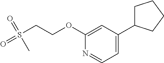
C1(OCCS(=O)(=O)C)=CC(C2CCCC2)=CC=N1
